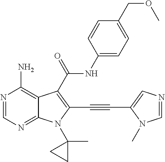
N1=CN=C2C(=C1N)C(C(NC1=CC=C(COC)C=C1)=O)=C(C#CC1=CN=CN1C)N2C1(C)CC1
